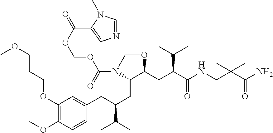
O(COC(N1C(CC(CC2=CC(OCCCOC)=C(OC)C=C2)C(C)C)C(CC(C(=O)NCC(C(=O)N)(C)C)C(C)C)OC1)=O)C(=O)C1=CN=CN1C
